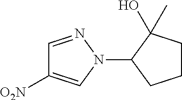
C1=NN(C2CCCC2(O)C)C=C1[O2N]
